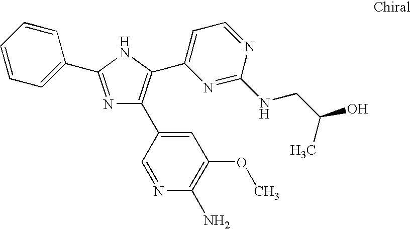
N1=C(C2=CC=CC=C2)NC(C2=CC=NC(NCC(O)C)=N2)=C1C1=CC(OC)=C(N)N=C1
